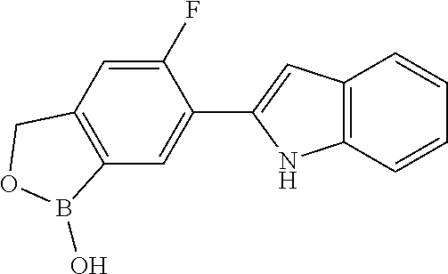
C1(F)=CC2=C(C=C1C1=CC3=C(N1)C=CC=C3)B(O)OC2
